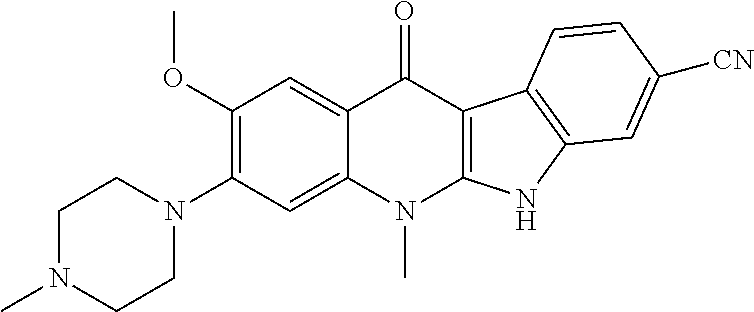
C12=CC(OC)=C(N3CCN(C)CC3)C=C1N(C)C1=C(C2=O)C2=C(N1)C=C([CN])C=C2
